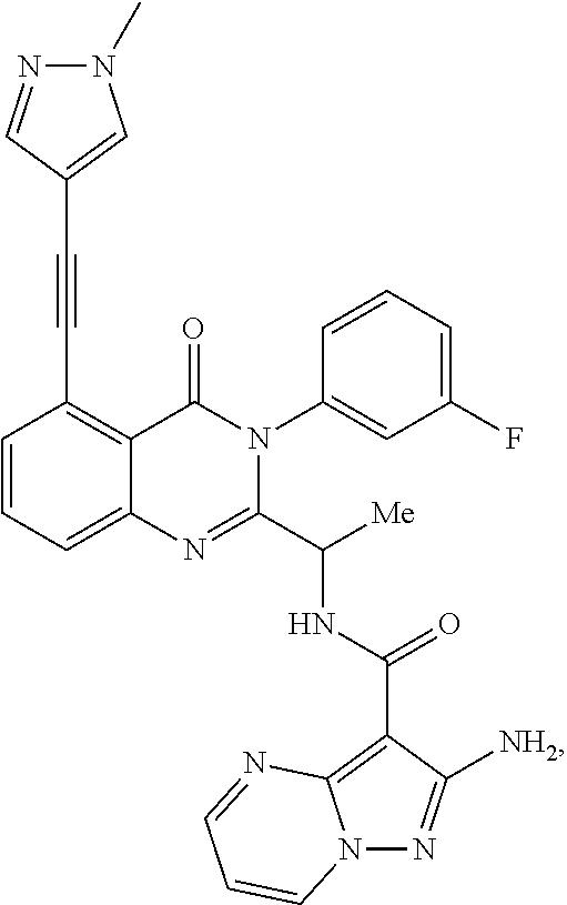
C12=CC=CC(C#CC3=CN(C)N=C3)=C1C(=O)N(C1=CC(F)=CC=C1)C(C([Me])NC(C1=C3N(N=C1[NH2])C=CC=N3)=O)=N2
